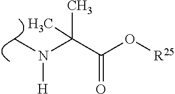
C(C(O[R25])=O)(N([H])C)(C)C
